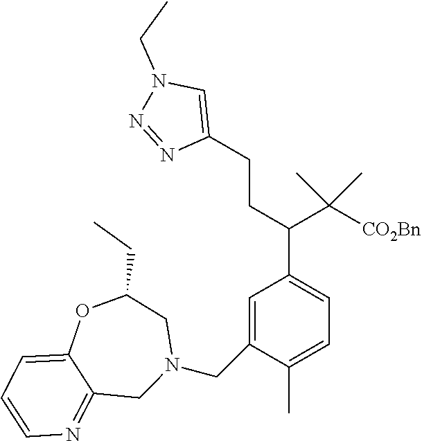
C1(CCC(C([CO2Bn])(C)C)C2=CC=C(C)C(CN3CC(CC)OC4=CC=CN=C4C3)=C2)=CN(CC)N=N1
